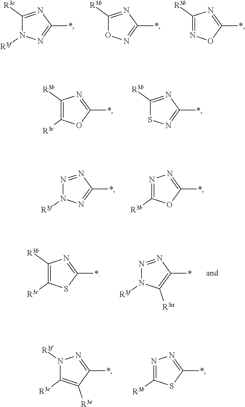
C1([R3c])=NC(*)=NN1[R3f].C1([R3b])=NC(*)=NO1.C1([R3b])=NOC(*)=N1.C1([R3b])=C([R3c])OC(*)=N1.C1([R3b])=NC(*)=NS1.N1=NC(*)=NN1[R3f].N1=C([R3b])OC(*)=N1.N1=NC(*)=C([R3a])N1[R3f].C1([R3b])=C([R3c])SC(*)=N1.N1([R3f])C([R3c])=C([R3e])C(*)=N1.N1=C([R3b])SC(*)=N1
